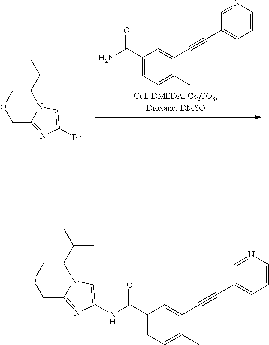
C(N)(=O)C1=CC=C(C)C(C#CC2=CC=CN=C2)=C1.C1(C(C)C)COCC2=NC(Br)=CN12.C(NC1=CN2C(=N1)COCC2C(C)C)(=O)C1=CC=C(C)C(C#CC2=CC=CN=C2)=C1
